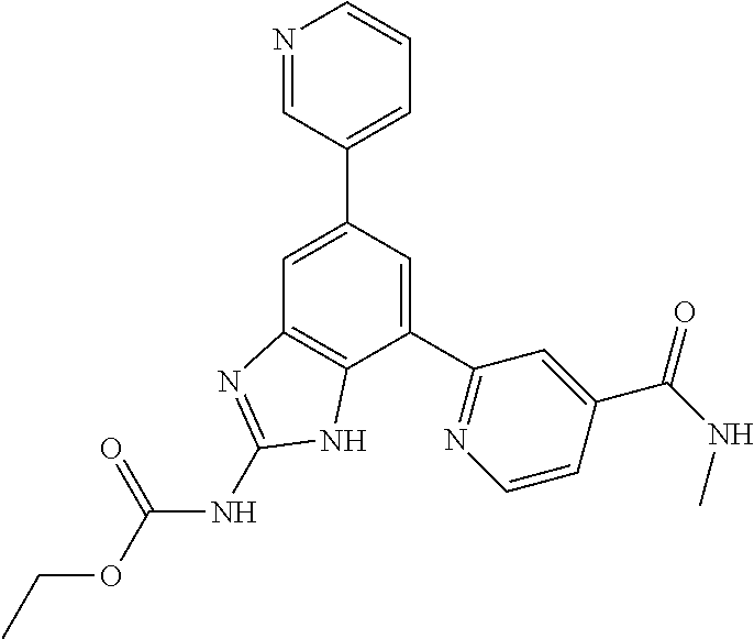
C1=C(C2=CC=CN=C2)C=C(C2=NC=CC(C(NC)=O)=C2)C2=C1N=C(NC(OCC)=O)N2
